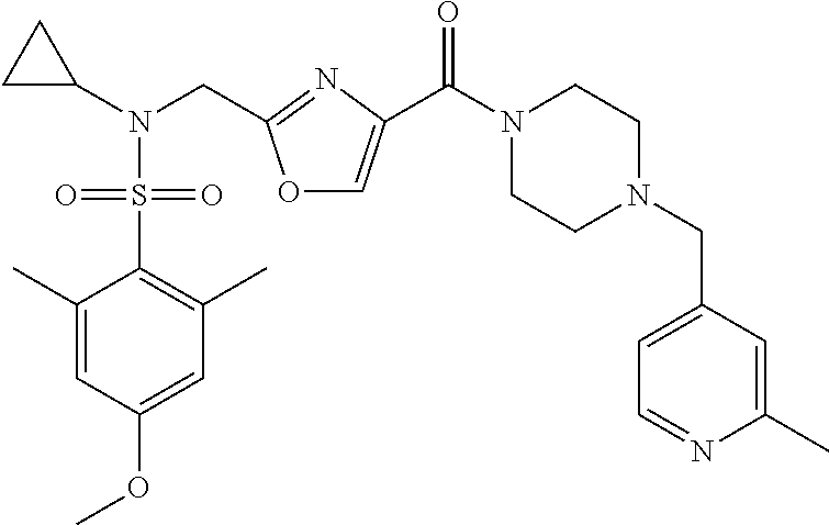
C1(C)=CC(OC)=CC(C)=C1S(=O)(N(C1CC1)CC1=NC(C(N2CCN(CC3=CC=NC(C)=C3)CC2)=O)=CO1)=O
